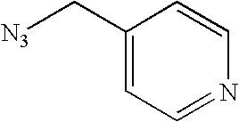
C1=CN=CC=C1C[N3]
